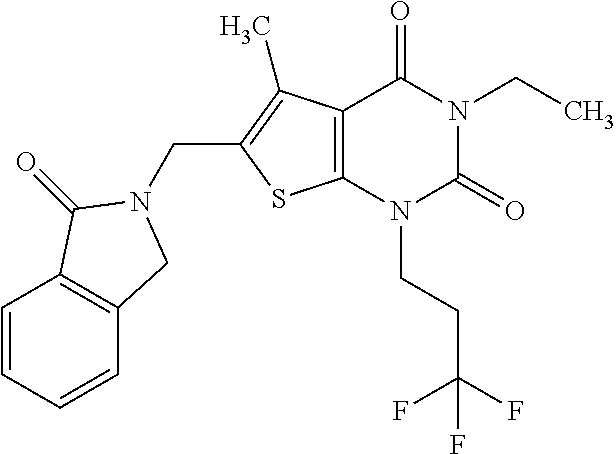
C12=C(N(CCC(F)(F)F)C(=O)N(CC)C1=O)SC(CN1CC3=C(C=CC=C3)C1=O)=C2C
